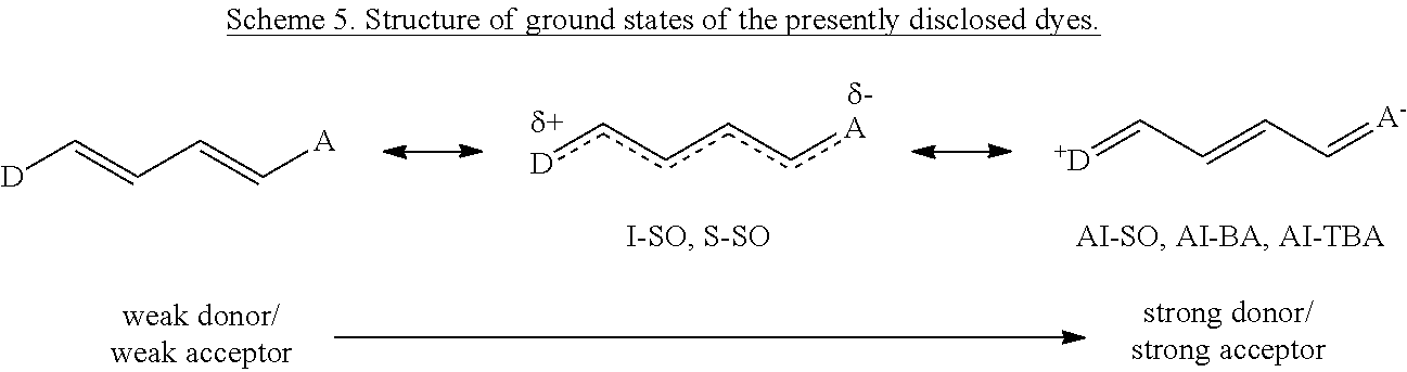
[D]C=CC=C[A].[D]cccc[A].[D]=CC=CC=[A-]
